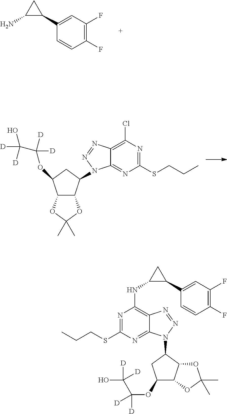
C1(F)=C(F)C=C(C2C(N)C2)C=C1.C12C(C(N3C4=NC(SCCC)=NC(Cl)=C4N=N3)CC1OC(C(O)([D])[D])([D])[D])OC(C)(C)O2.C1(OC(C(O)([D])[D])([D])[D])C2C(OC(C)(C)O2)C(N2C3=NC(SCCC)=NC(NC4C(C5=CC(F)=C(F)C=C5)C4)=C3N=N2)C1
